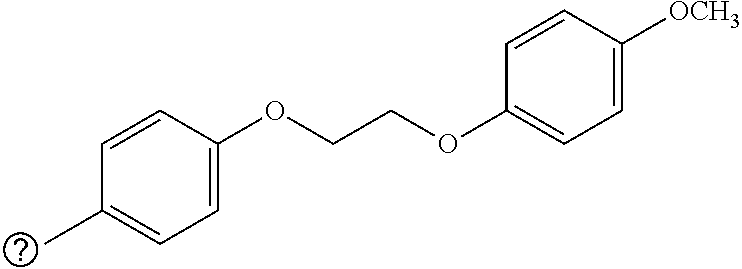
C1(OCCOC2=CC=C(C)C=C2)=CC=C([OCH3])C=C1
